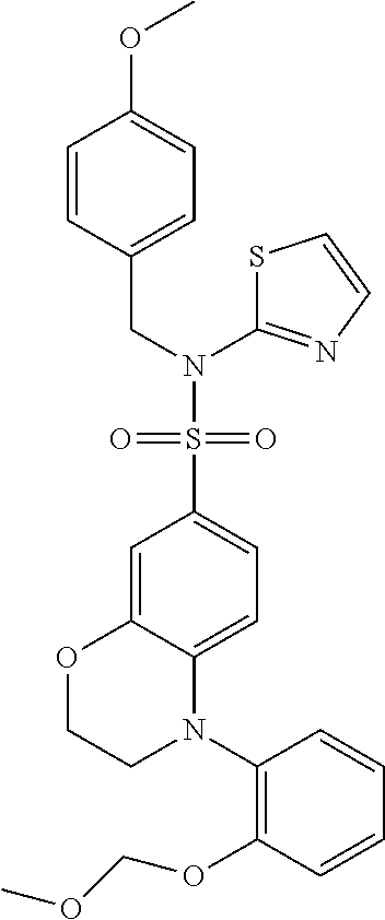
C1=C2C(=CC=C1S(=O)(=O)N(CC1=CC=C(OC)C=C1)C1=NC=CS1)N(C1=C(OCOC)C=CC=C1)CCO2
